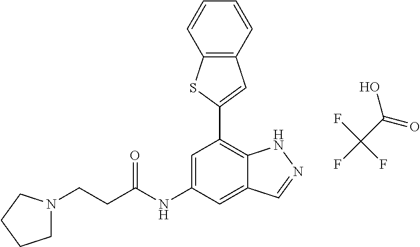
OC(C(F)(F)F)=O.C12=C(C=CC=C1)C=C(C1=C3C(=CC(NC(=O)CCN4CCCC4)=C1)C=NN3)S2
